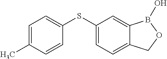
C1(SC2=CC=C3C(=C2)B(O)OC3)=CC=C(C)C=C1
